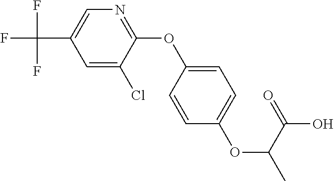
C1=C(Cl)C(OC2=CC=C(OC(C)C(=O)O)C=C2)=NC=C1C(F)(F)F
